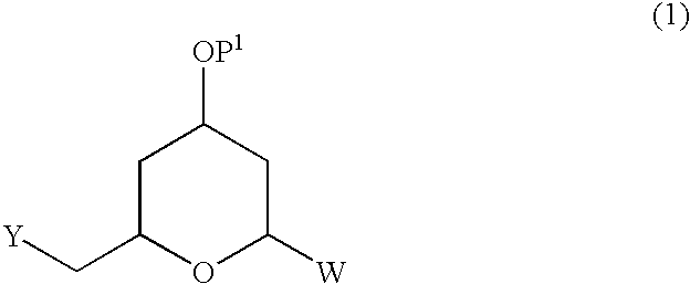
C1C(C[Y])OC([W])CC1[OP1]
